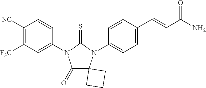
C1([NC])=C([F3C])C=C(N2C(=O)C3(N(C4=CC=C(C=CC(=O)N)C=C4)C2=S)CCC3)C=C1
